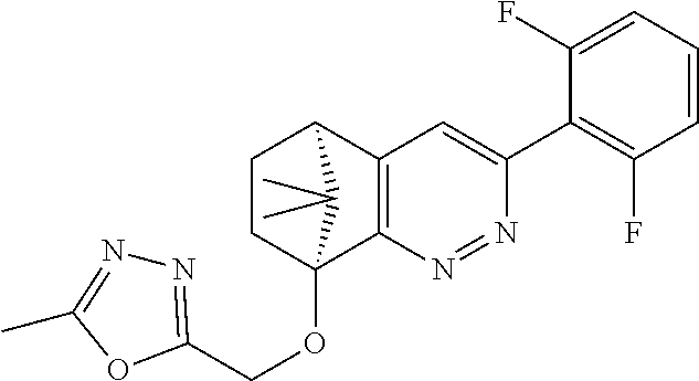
C1CC2(OCC3=NN=C(C)O3)C3=C(C1C2(C)C)C=C(C1=C(F)C=CC=C1F)N=N3
